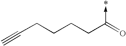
C(CCCCC(=O)->*)#C
